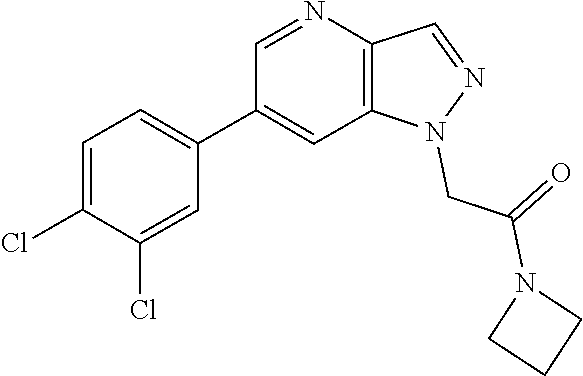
C1(C2=CC3=C(N=C2)C=NN3CC(N2CCC2)=O)=CC=C(Cl)C(Cl)=C1
